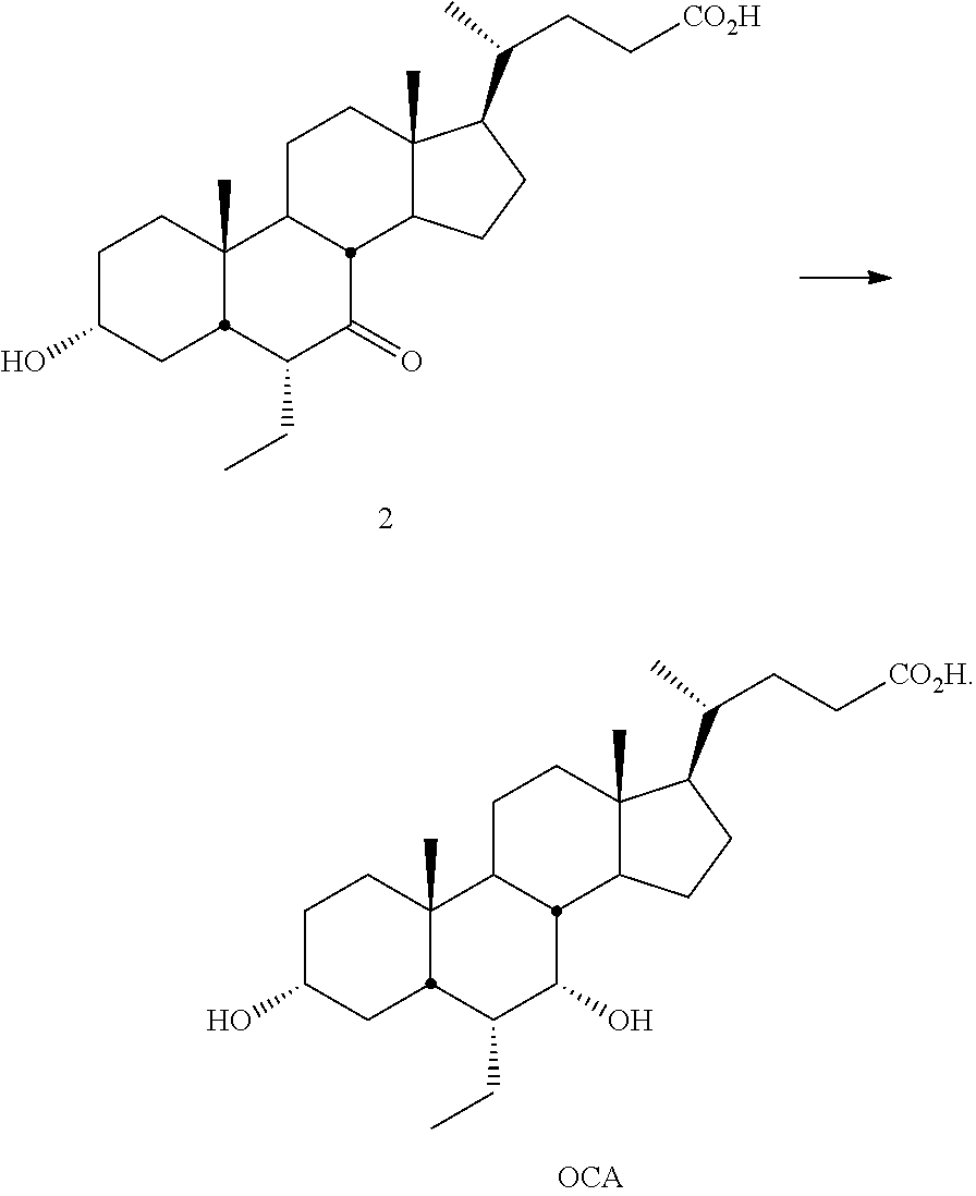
C1C(O)CC2C(C)(C1)C1CCC3(C)C(CCC3C(CC[CO2H])C)C1C(O)C2CC.C1C(O)CC2C(C)(C1)C1CCC3(C)C(CCC3C(CC[CO2H])C)C1C(=O)C2CC
